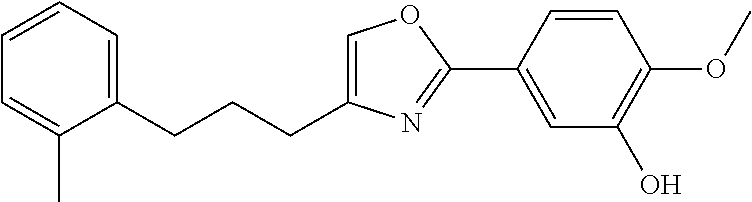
C1=C(CCCC2=CC=CC=C2C)N=C(C2=CC(O)=C(OC)C=C2)O1
